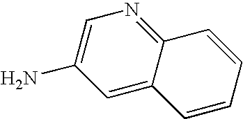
C1=C(N)C=C2C(=N1)C=CC=C2
